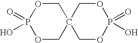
O1CC2(COP1(=O)O)COP(=O)(O)OC2
